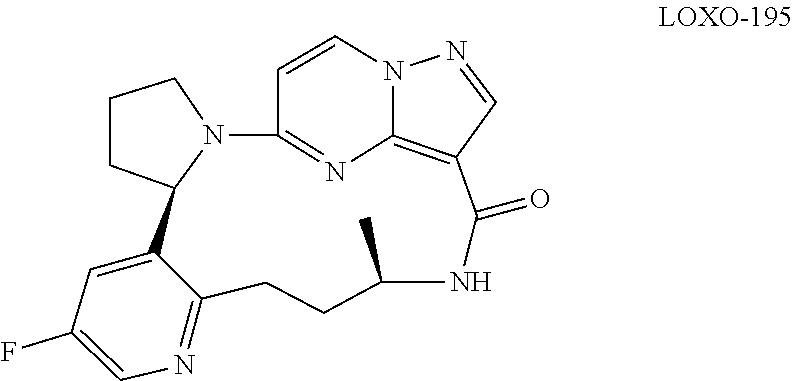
FC1=CN=C2C(=C1)C1CCCN1C1=NC3=C(C(=O)NC(C)CC2)C=NN3C=C1
